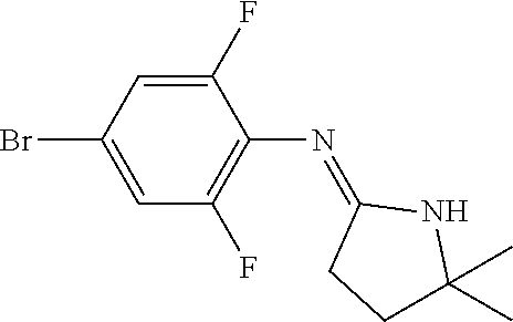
C1(F)=CC(Br)=CC(F)=C1N=C1CCC(C)(C)N1
